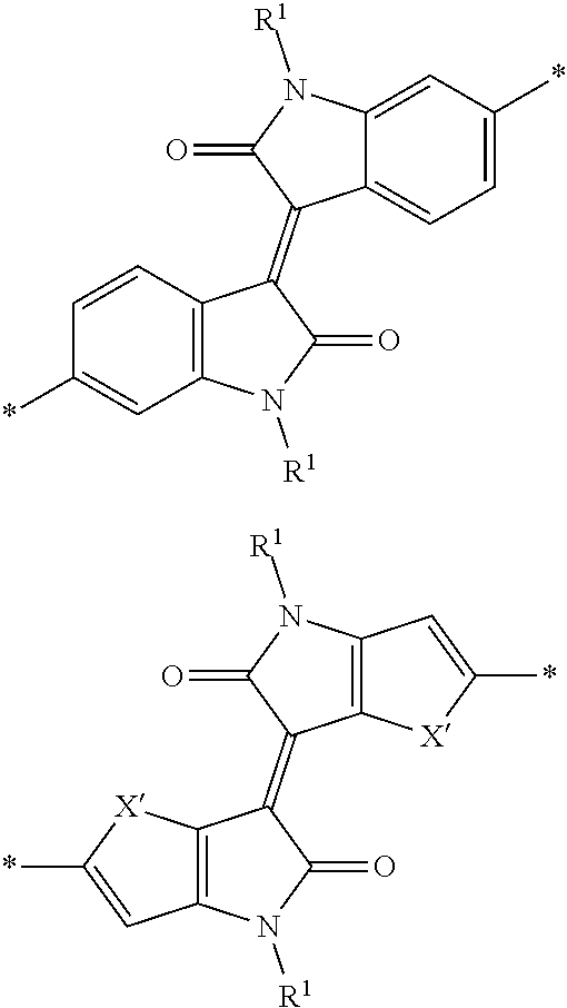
C12=C(N([R1])C(=O)C1=C1C3=CC=C(*)C=C3N([R1])C1=O)C=C(*)C=C2.C12=C(N([R1])C(=O)C1=C1C3=C(N([R1])C1=O)C=C(*)[X]3)C=C(*)[X]2
